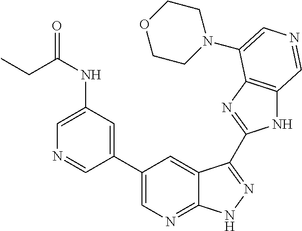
C1(C2=CN=C3C(=C2)C(C2=NC4=C(N2)C=NC=C4N2CCOCC2)=NN3)=CC(NC(=O)CC)=CN=C1
